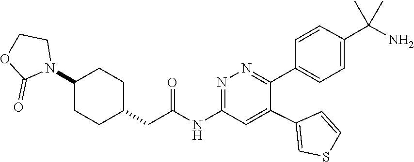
C1=CC(C(N)(C)C)=CC=C1C1=NN=C(NC(CC2CCC(N3CCOC3=O)CC2)=O)C=C1C1=CSC=C1
